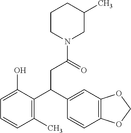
C1=C(O)C(C(C2=CC3=C(C=C2)OCO3)CC(N2CC(C)CCC2)=O)=C(C)C=C1
